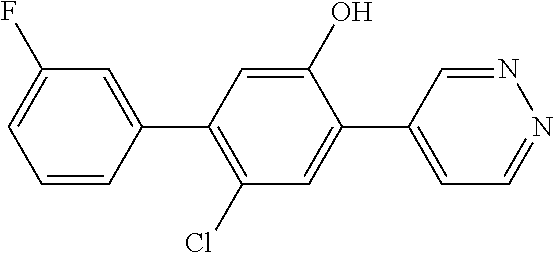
C1(O)=CC(C2=CC(F)=CC=C2)=C(Cl)C=C1C1=CC=NN=C1
